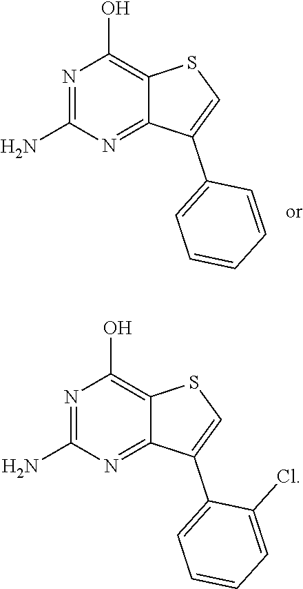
N1=C(N)N=C2C(=C1O)SC=C2C1=CC=CC=C1.N1=C(N)N=C2C(=C1O)SC=C2C1=CC=CC=C1Cl
